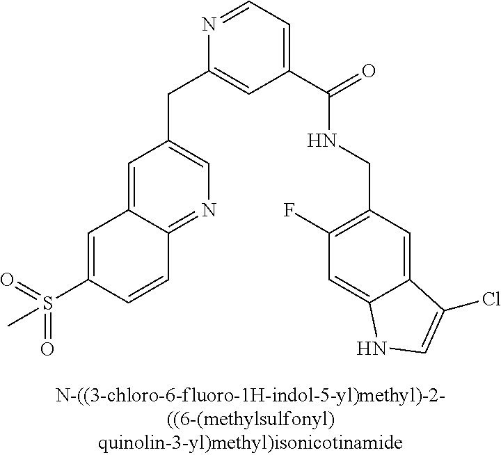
C1=C2C(=NC=C1CC1=CC(C(NCC3=C(F)C=C4C(=C3)C(Cl)=CN4)=O)=CC=N1)C=CC(S(=O)(=O)C)=C2
